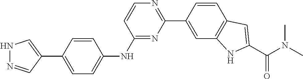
N1N=CC(C2=CC=C(NC3=NC(C4=CC5=C(C=C4)C=C(C(N(C)C)=O)N5)=NC=C3)C=C2)=C1
